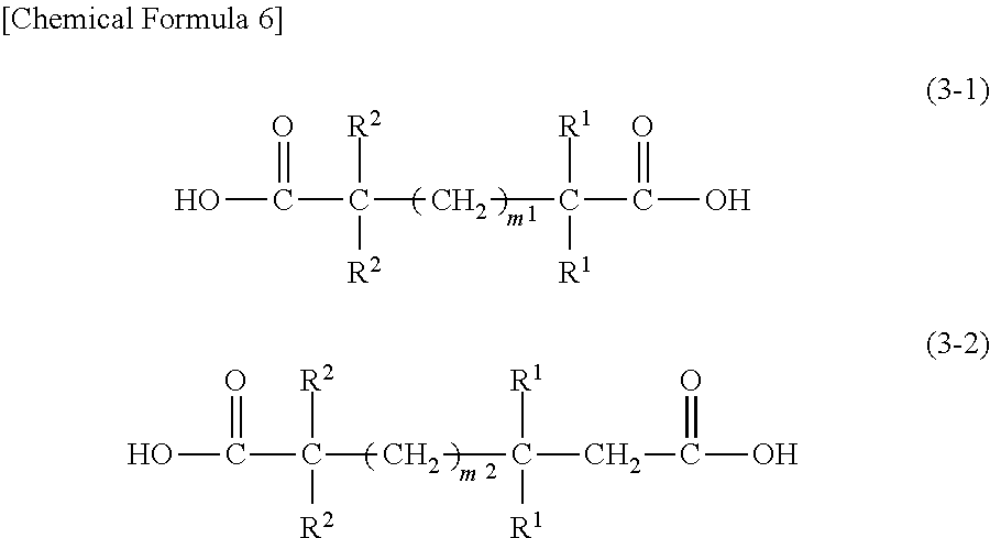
C(O)(C([R2])([R2])CC([R1])([R1])C(=O)O)=O.C(O)(C([R2])([R2])CC([R1])([R1])CC(O)=O)=O
